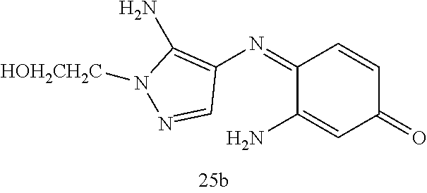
C1(N=C2C(N)=CC(=O)C=C2)=C(N)N([HOH2CH2C])N=C1
